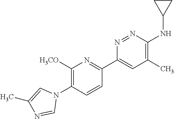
C1([H3CO])=C(N2C=C(C)N=C2)C=CC(C2=CC(C)=C(NC3CC3)N=N2)=N1
